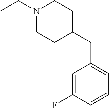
N1(CC)CCC(CC2=CC=CC(F)=C2)CC1
